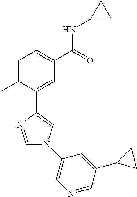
C1=C(C)C(C2=CN(C3=CN=CC(C4CC4)=C3)C=N2)=CC(C(NC2CC2)=O)=C1
